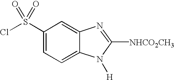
ClS(C1=CC=C2C(=C1)N=C([NHCO2CH3])N2[H])(=O)=O
